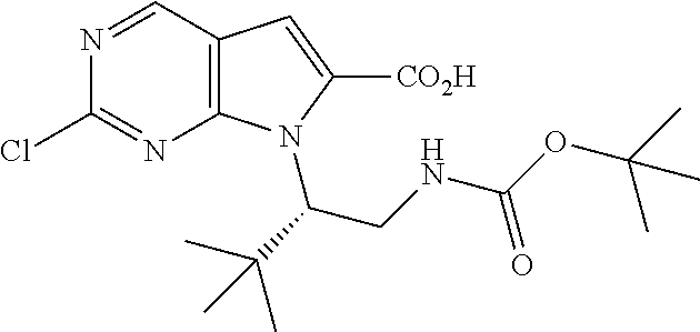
C(CNC(=O)OC(C)(C)C)(C(C)(C)C)N1C2=C(C=NC(Cl)=N2)C=C1[CO2H]
